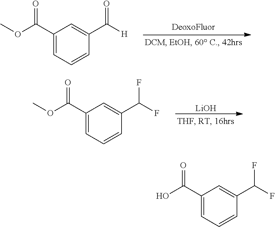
C1(C(OC)=O)=CC=CC(C([H])=O)=C1.C1(C(OC)=O)=CC=CC(C(F)F)=C1.[LiOH].C1(C(O)=O)=CC=CC(C(F)F)=C1
